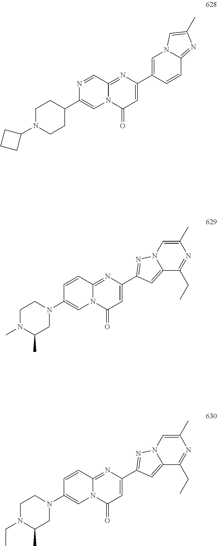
C1(C2=NN3C(=C2)C(CC)=NC(C)=C3)=CC(=O)N2C(=N1)C=CC(N1CCN(C)C(C)C1)=C2.C1(C2=CN3C(=NC(C)=C3)C=C2)=CC(=O)N2C(=N1)C=NC(C1CCN(C3CCC3)CC1)=C2.C1(C2=NN3C(=C2)C(CC)=NC(C)=C3)=CC(=O)N2C(=N1)C=CC(N1CCN(CC)C(C)C1)=C2
